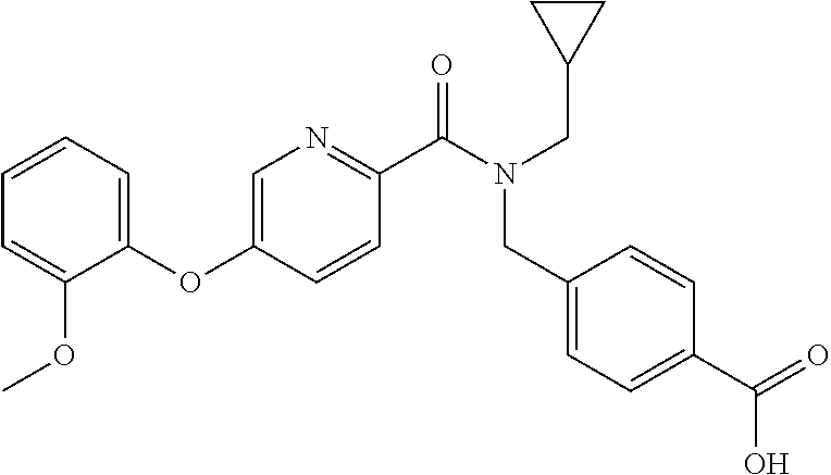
C1(OC2=CN=C(C(N(CC3CC3)CC3=CC=C(C(=O)O)C=C3)=O)C=C2)=CC=CC=C1OC
